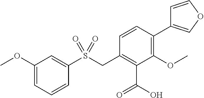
C1=COC=C1C1=C(OC)C(C(O)=O)=C(CS(C2=CC(OC)=CC=C2)(=O)=O)C=C1
